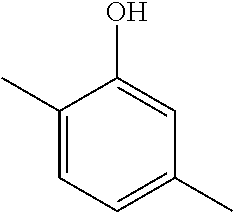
C1(C)=CC=C(C)C=C1O
